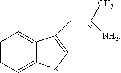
C1=CC=C2C(=C1)C(CC([NH2])C)=C[X]2
